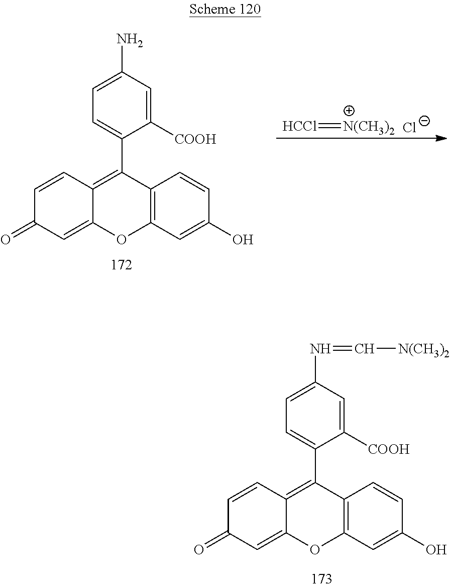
C1=CC2=C(C3=CC=C(N)C=C3[COOH])C3=C(OC2=CC1=O)C=C(O)C=C3.[HCCl]=[N(CH3)2].[Cl-].C1=CC2=C(C3=CC=C(N=C[N(CH3)2])C=C3[COOH])C3=C(OC2=CC1=O)C=C(O)C=C3
